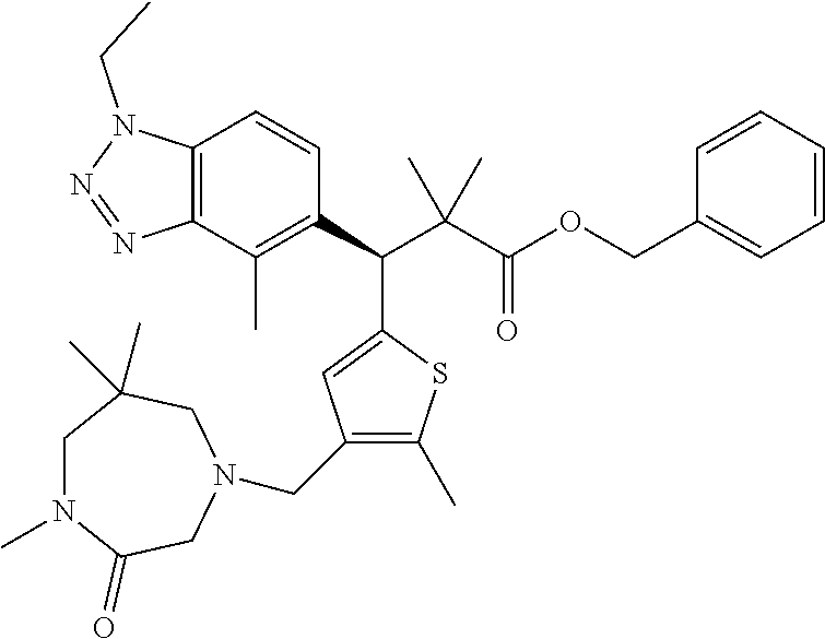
C12=C(C(C)=C(C(C(C(OCC3=CC=CC=C3)=O)(C)C)C3=CC(CN4CC(=O)N(C)CC(C)(C)C4)=C(C)S3)C=C1)N=NN2CC
